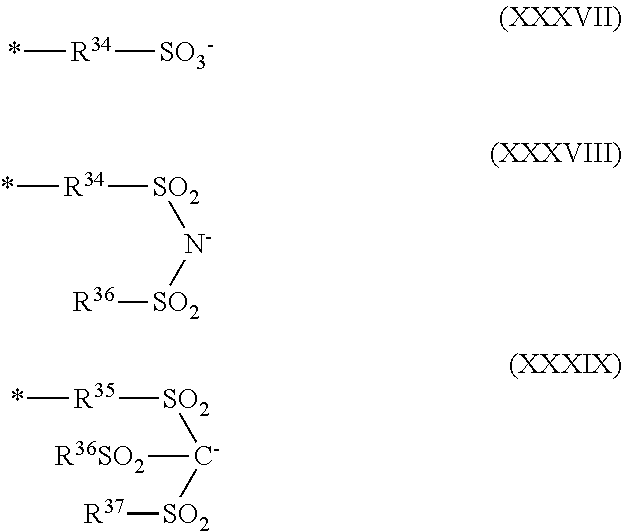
*[R34][SO3-].*[R34][SO2][N-][SO2][R36].*[R35][SO2][C-]([SO2][R37])[R36SO2]
